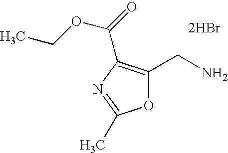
C1(CN)=C(C(=O)OCC)N=C(C)O1.[2HBr]
